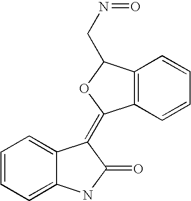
C12=C(C=CC=C1)C(CN=O)OC2=C1C2=CC=CC=C2NC1=O
